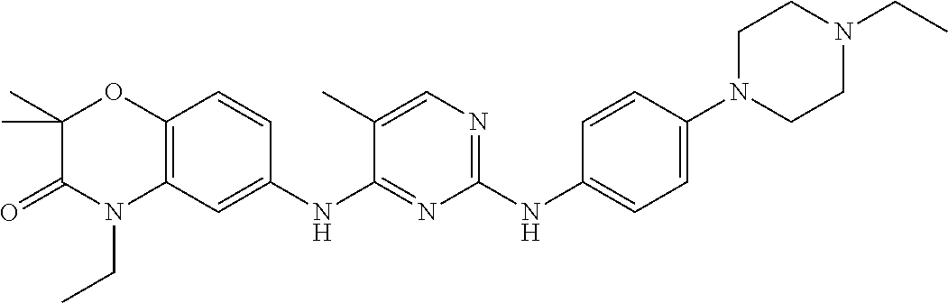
C1(NC2=CC=C(N3CCN(CC)CC3)C=C2)=NC=C(C)C(NC2=CC3=C(C=C2)OC(C)(C)C(=O)N3CC)=N1
